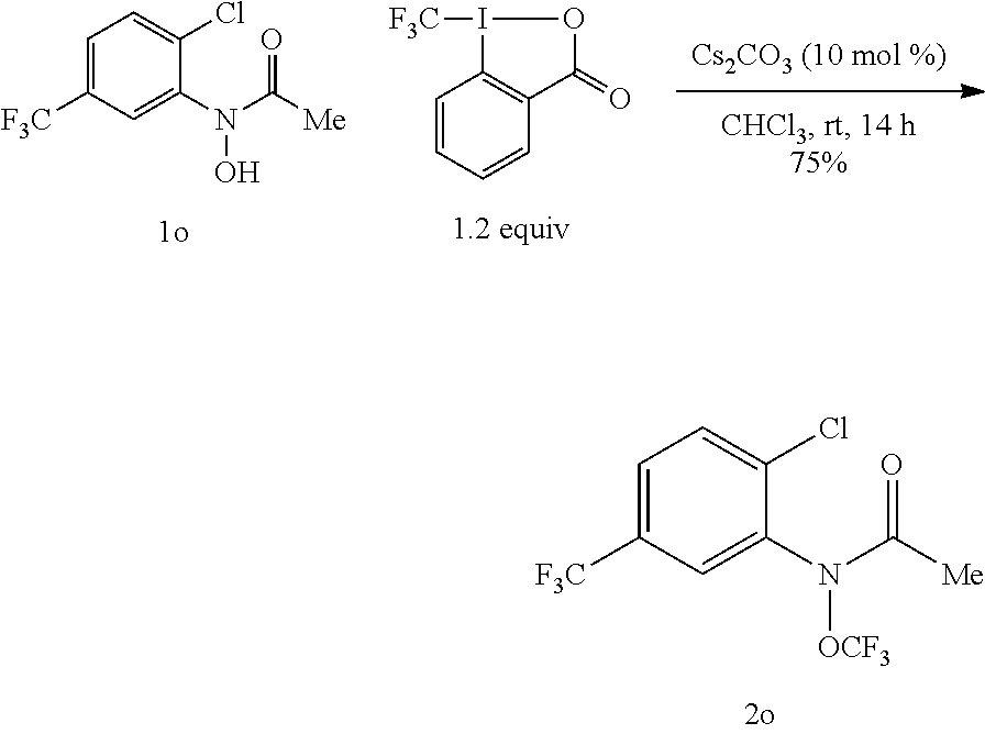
N(C([Me])=O)([OCF3])C1=CC([F3C])=CC=C1Cl.C1=CC=CC2=C1I([F3C])OC2=O.N(C([Me])=O)(O)C1=CC([F3C])=CC=C1Cl
